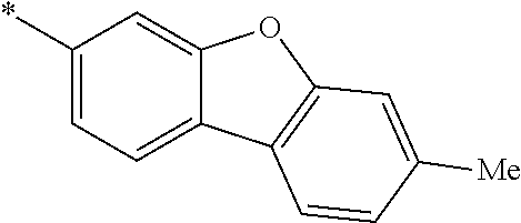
C1(*)=CC=C2C(=C1)OC1=C2C=CC([Me])=C1
